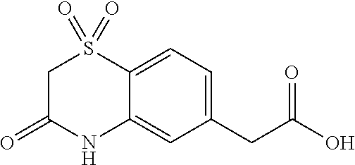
C1C(=O)NC2=CC(CC(O)=O)=CC=C2S1(=O)=O
